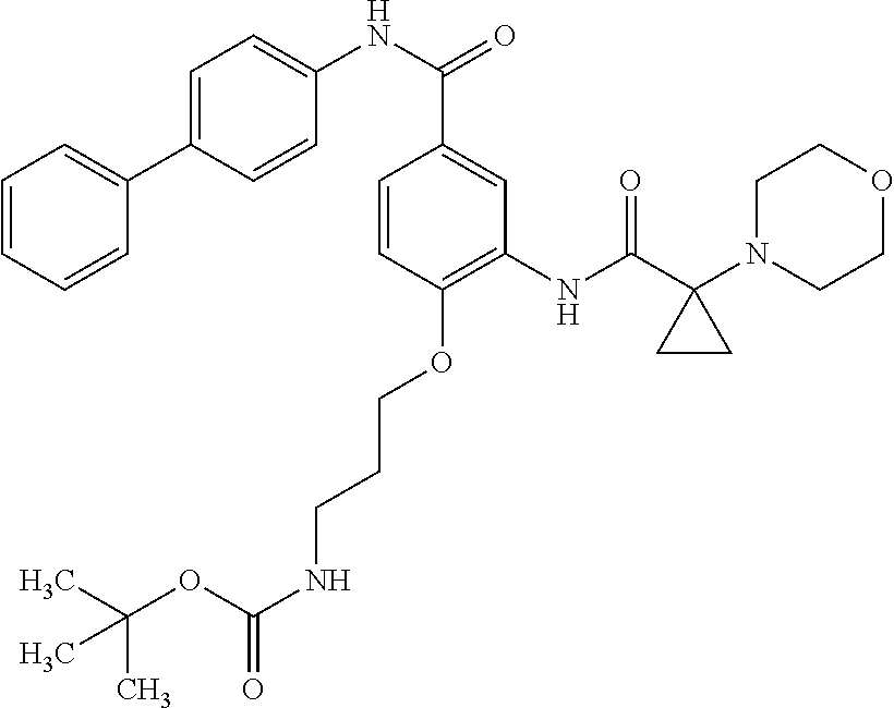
C1=CC=CC(C2=CC=C(NC(=O)C3=CC(NC(C4(N5CCOCC5)CC4)=O)=C(OCCCNC(OC(C)(C)C)=O)C=C3)C=C2)=C1
